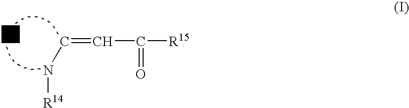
C(=CC(=O)[R15])N[R14]
